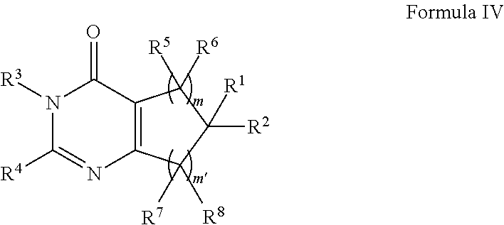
C12=C(C([R6])([R5])C([R2])([R1])C1([R7])[R8])C(=O)N([R3])C([R4])=N2
